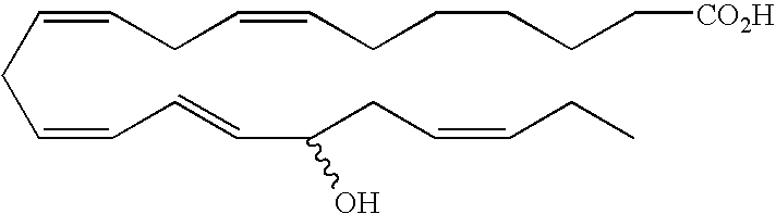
C(CC=CC=CC(CC=CCC)O)=CCC=CCCCCC[CO2H]
